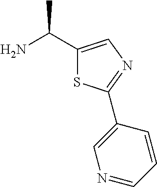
NC(C1=CN=C(C2=CN=CC=C2)S1)C
